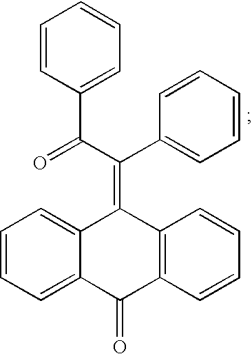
C12=CC=CC=C1C(=O)C1=C(C2=C(C2=CC=CC=C2)C(=O)C2=CC=CC=C2)C=CC=C1
